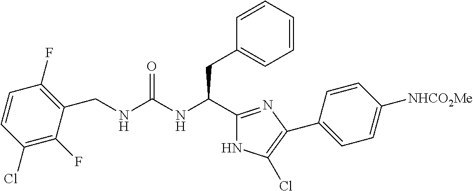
C1(CNC(NC(CC2=CC=CC=C2)C2=NC(C3=CC=C([NHCO2Me])C=C3)=C(Cl)N2)=O)=C(F)C=CC(Cl)=C1F
